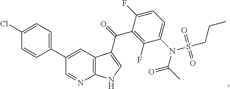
C1(Cl)=CC=C(C2=CC3=C(N=C2)NC=C3C(=O)C2=C(F)C(N(C(=O)C)S(CCC)(=O)=O)=CC=C2F)C=C1
